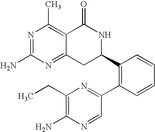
N1=C(N)N=C2C(=C1C)C(=O)NC(C1=C(C3=NC(CC)=C(N)N=C3)C=CC=C1)C2
